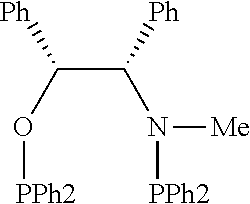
C(C(N([Me])[PPh2])[Ph])(O[PPh2])[Ph]
